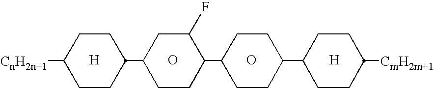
O.O.[H].C1(C2CCC([CnH2n+1])CC2)CCC(C2CCC(C3CCC([CmH2m+1])CC3)CC2)C(F)C1.[H]
